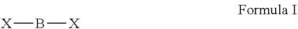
[X]B[X]
